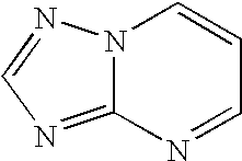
N12C(=NC=N1)N=CC=C2
